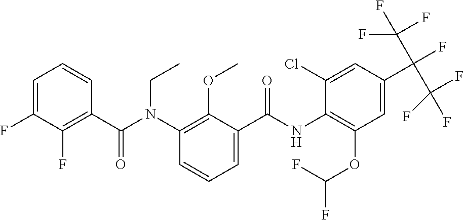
C1=C(F)C(F)=C(C(N(C2=C(OC)C(C(NC3=C(OC(F)F)C=C(C(F)(C(F)(F)F)C(F)(F)F)C=C3Cl)=O)=CC=C2)CC)=O)C=C1
